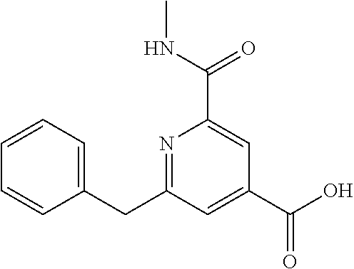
N1=C(CC2=CC=CC=C2)C=C(C(O)=O)C=C1C(NC)=O
